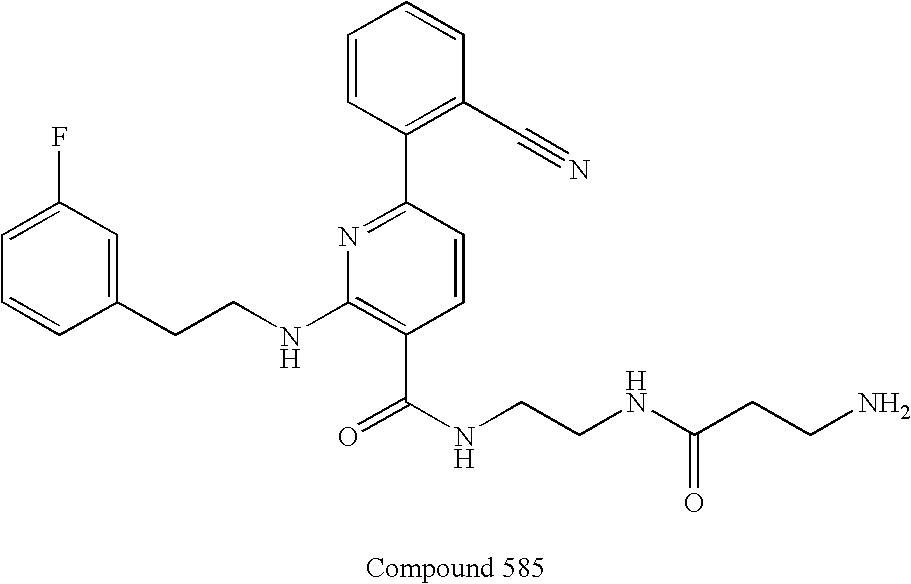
C1=CC(CCNC2=C(C(NCCNC(CCN)=O)=O)C=CC(C3=C(C#N)C=CC=C3)=N2)=CC(F)=C1
